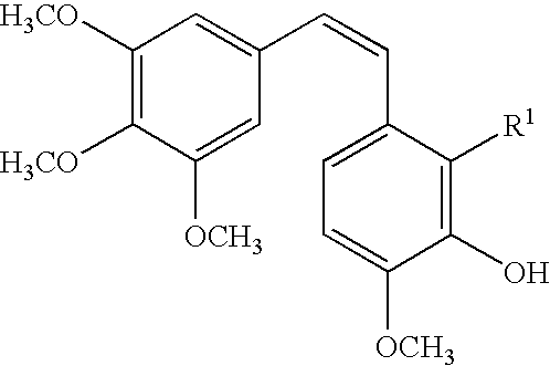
C1([H3CO])=C([H3CO])C([OCH3])=CC(C=CC2=CC=C([OCH3])C(O)=C2[R1])=C1
